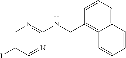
C1=CC=C2C(=C1CNC1=NC=C(I)C=N1)C=CC=C2
